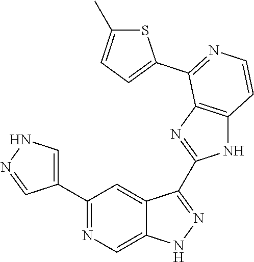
C1(C2=CNN=C2)=NC=C2C(=C1)C(C1=NC3=C(N1)C=CN=C3C1=CC=C(C)S1)=NN2
